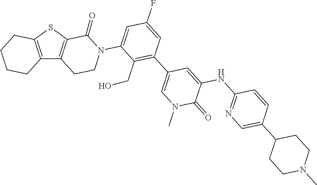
C12=C(SC3=C1CCN(C1=CC(F)=CC(C4=CN(C)C(=O)C(NC5=NC=C(C6CCN(C)CC6)C=C5)=C4)=C1CO)C3=O)CCCC2
